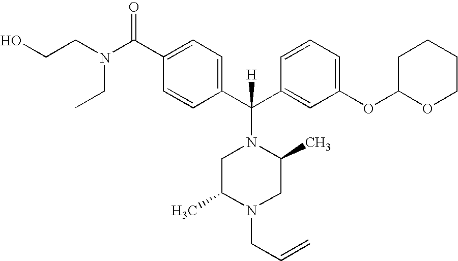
C(CN(C(=O)C1=CC=C(C(C2=CC(OC3OCCCC3)=CC=C2)([H])N2CC(C)N(CC=C)CC2C)C=C1)CC)O
